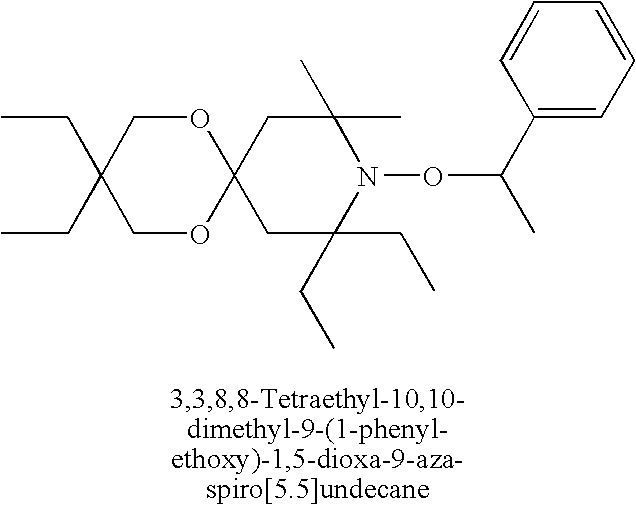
C12(CC(C)(C)N(OC(C)C3=CC=CC=C3)C(CC)(CC)C1)OCC(CC)(CC)CO2
